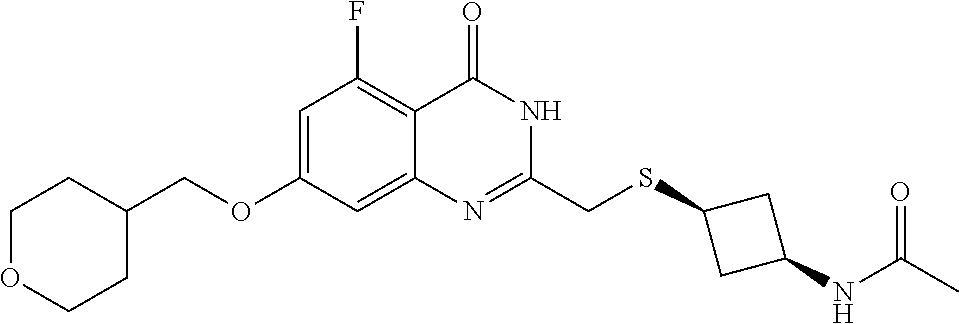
C1=C(OCC2CCOCC2)C=C2C(=C1F)C(=O)NC(CSC1CC(NC(C)=O)C1)=N2
